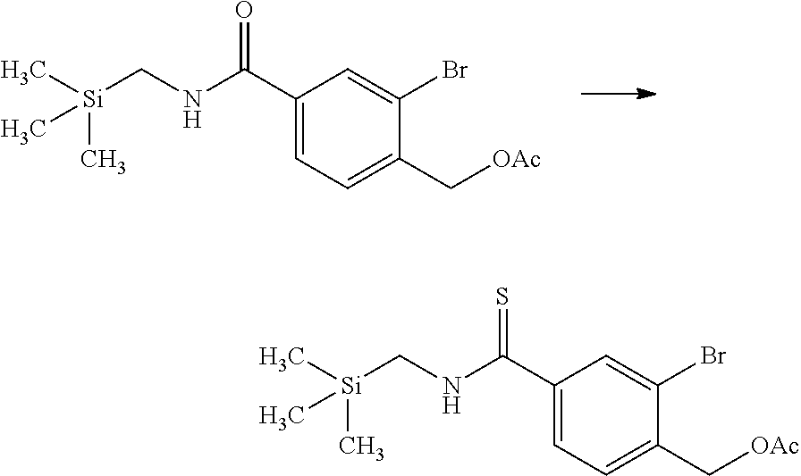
C1(C(NC[Si](C)(C)C)=O)=CC=C(C[OAc])C(Br)=C1.C1(C(NC[Si](C)(C)C)=S)=CC=C(C[OAc])C(Br)=C1
